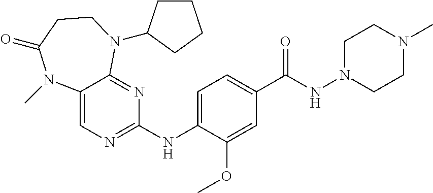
C1(NC2=CC=C(C(NN3CCN(C)CC3)=O)C=C2OC)=NC=C2C(=N1)N(C1CCCC1)CCC(=O)N2C
